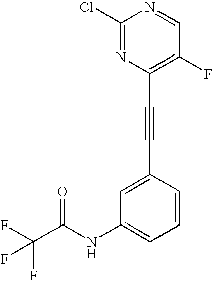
C1(Cl)=NC(C#CC2=CC(NC(C(F)(F)F)=O)=CC=C2)=C(F)C=N1
